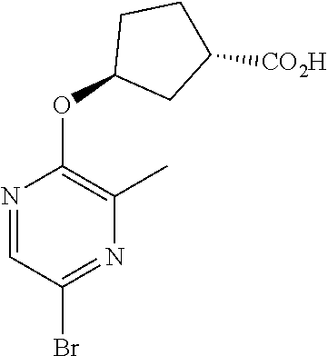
N1=CC(Br)=NC(C)=C1OC1CC([CO2H])CC1
